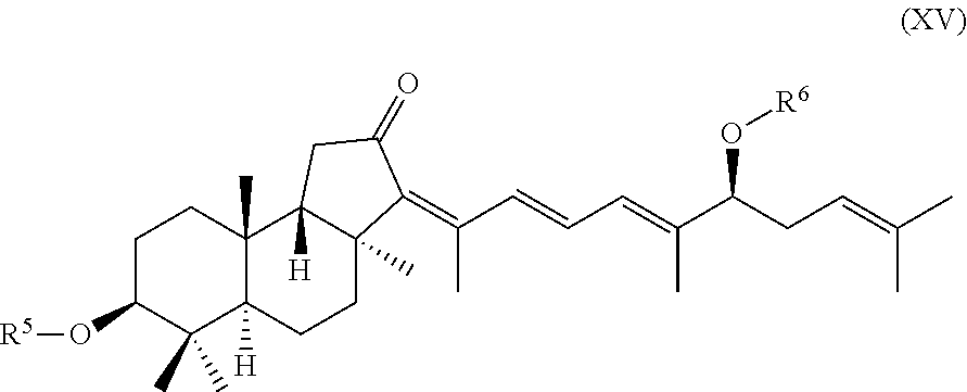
C1C(O[R5])C(C)(C)C2([H])C(C)(C1)C1([H])C(C)(CC2)C(=C(C=CC=C(C(CC=C(C)C)O[R6])C)C)C(=O)C1
